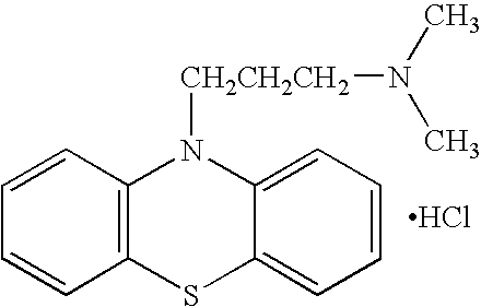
C12=C(C=CC=C1)N([CH2CH2CH2]N(C)C)C1=CC=CC=C1S2.Cl
